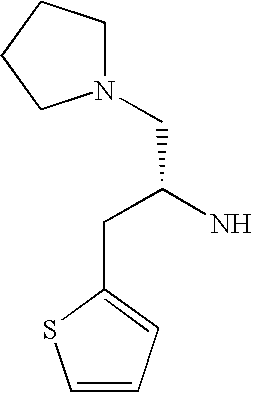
N1(CC(N)CC2=CC=CS2)CCCC1
